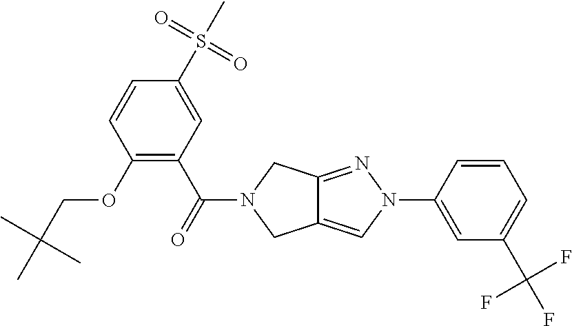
C1(S(C)(=O)=O)=CC(C(=O)N2CC3=CN(C4=CC(C(F)(F)F)=CC=C4)N=C3C2)=C(OCC(C)(C)C)C=C1
